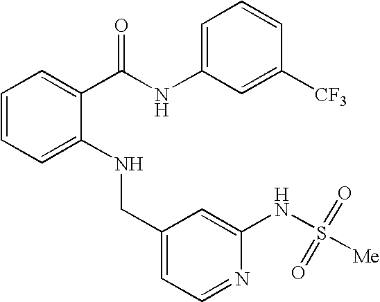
C1=CC=C(NCC2=CC=NC(NS([Me])(=O)=O)=C2)C(C(NC2=CC=CC([CF3])=C2)=O)=C1
